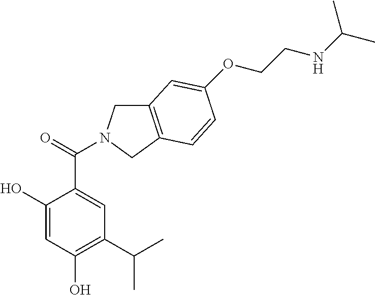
C1(O)=CC(O)=C(C(C)C)C=C1C(=O)N1CC2=C(C1)C=CC(OCCNC(C)C)=C2
